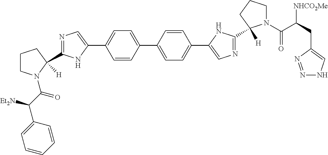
N1=C(C2([H])N(C(C(C3=CC=CC=C3)[Et2N])=O)CCC2)NC(C2=CC=C(C3=CC=C(C4=CN=C(C5([H])N(C(C(CC6=CNN=N6)[NHCO2Me])=O)CCC5)N4)C=C3)C=C2)=C1
